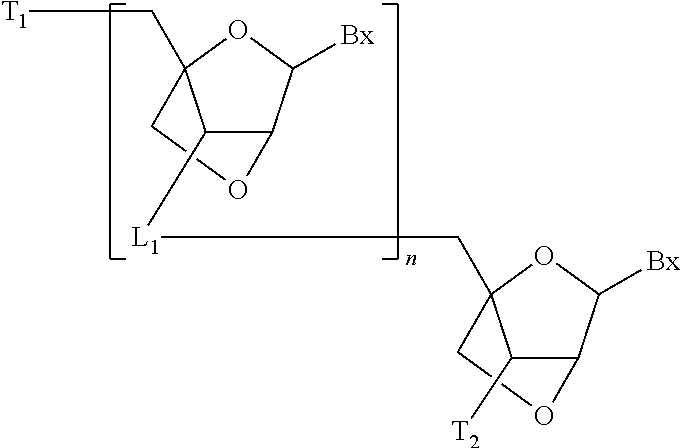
C12C([Bx])OC(C[T1])(CO1)C2[L1]CC12C([T2])C(C([Bx])O1)OC2
